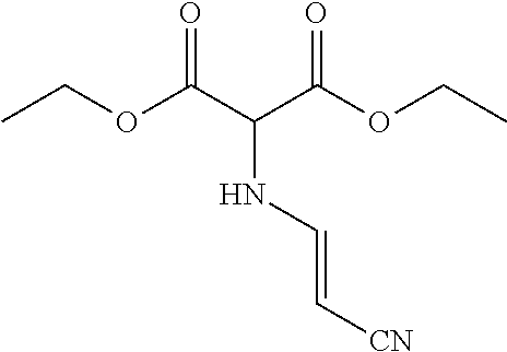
CCOC(C(C(OCC)=O)NC=C[CN])=O
